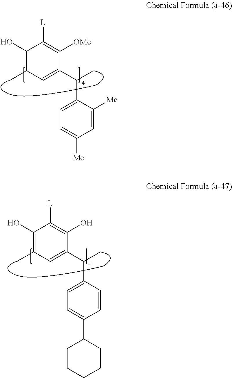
C1(O)=C(C)C=C(C(C2=CC=C([Me])C=C2[Me])C)C([OMe])=C1[L].C1(O)=C(C)C=C(C(C2=CC=C(C3CCCCC3)C=C2)C)C(O)=C1[L]
